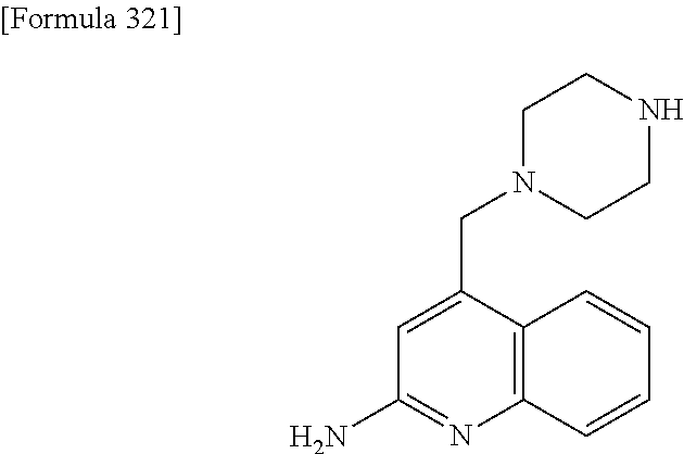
C1(N)=NC2=C(C(CN3CCNCC3)=C1)C=CC=C2
